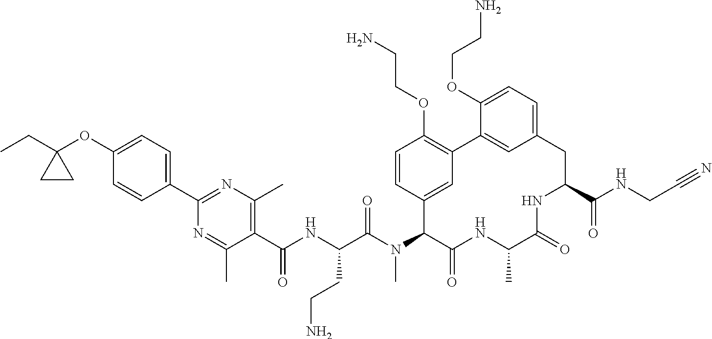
C1(C(NC(C(N(C2C(=O)NC(C)C(=O)NC(C(NCC#N)=O)CC3=CC=C(OCCN)C(=C3)C3=C(OCCN)C=CC2=C3)C)=O)CCN)=O)=C(C)N=C(C2=CC=C(OC3(CC)CC3)C=C2)N=C1C
